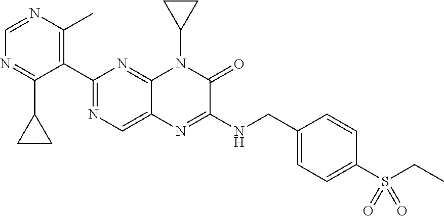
C1=NC(C)=C(C2=NC=C3C(=N2)N(C2CC2)C(=O)C(NCC2=CC=C(S(=O)(=O)CC)C=C2)=N3)C(C2CC2)=N1
